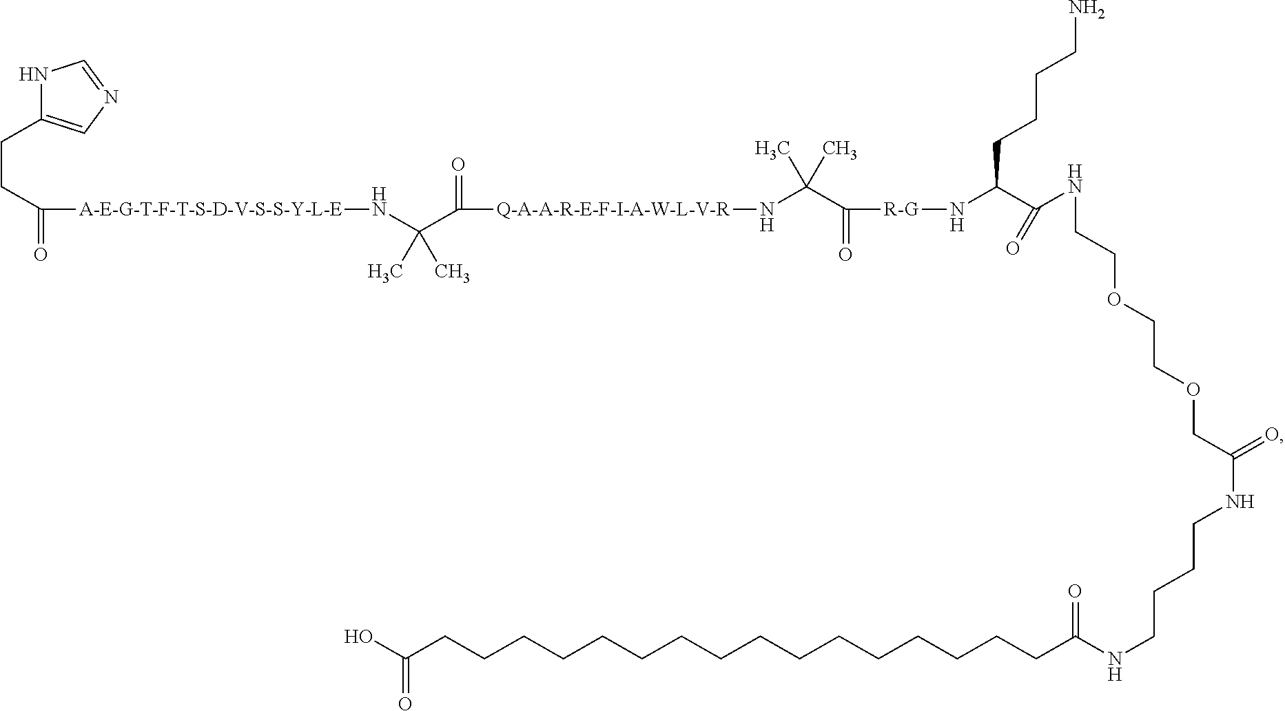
N1C(CCC([A-E-G-T-F-T-S-D-V-S-S-Y-L-E]NC(C([Q-A-A-R-E-F-I-A-W-L-V-R]NC(C([R-G]NC(CCCCN)C(=O)NCCOCCOCC(NCCCCNC(CCCCCCCCCCCCCCCCC(O)=O)=O)=O)=O)(C)C)=O)(C)C)=O)=CN=C1
